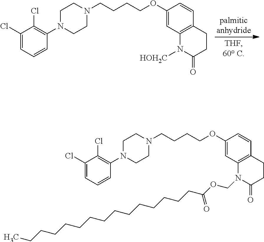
C1(Cl)=CC=CC(N2CCN(CCCCOC3=CC4=C(C=C3)CCC(=O)N4[HOH2C])CC2)=C1Cl.C1(Cl)=CC=CC(N2CCN(CCCCOC3=CC4=C(C=C3)CCC(=O)N4COC(CCCCCCCCCCCCCCC)=O)CC2)=C1Cl
